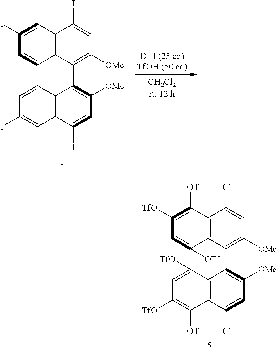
C12=C(C(C3=C([OMe])C=C([OTf])C4=C3C([TfO])=CC([TfO])=C4[OTf])=C([OMe])C=C1[OTf])C([OTf])=CC([TfO])=C2[OTf].C12=C(C(C3=C([OMe])C=C(I)C4=C3C=CC(I)=C4)=C([OMe])C=C1I)C=CC(I)=C2
